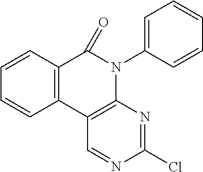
C12=C(C3=C(N(C4=CC=CC=C4)C1=O)N=C(Cl)N=C3)C=CC=C2
